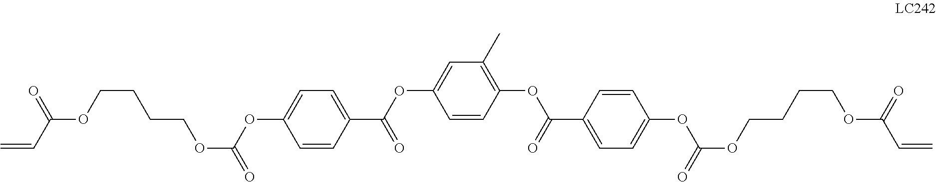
C1(C(OC2=CC(C)=C(OC(C3=CC=C(OC(OCCCCOC(C=C)=O)=O)C=C3)=O)C=C2)=O)=CC=C(OC(OCCCCOC(C=C)=O)=O)C=C1
